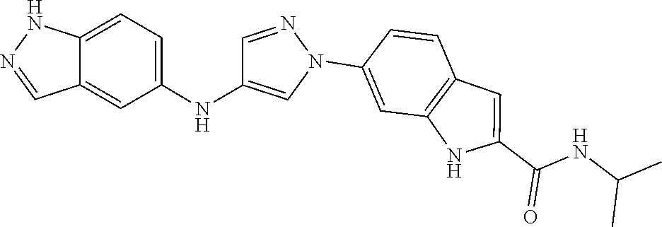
N(C1=CC=C2NN=CC2=C1)C1=CN(C2=CC3=C(C=C2)C=C(C(NC(C)C)=O)N3)N=C1
